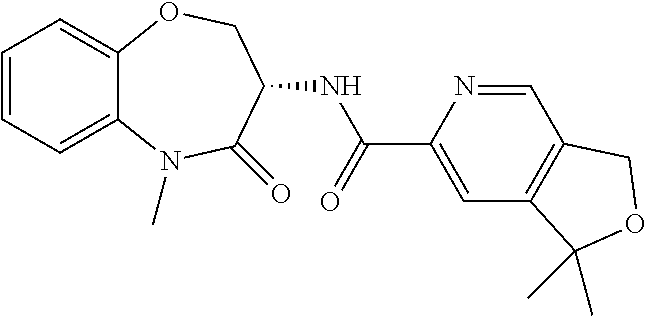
C1=CC=C2C(=C1)OCC(NC(C1=CC3=C(C=N1)COC3(C)C)=O)C(=O)N2C
